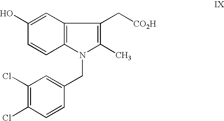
C1(Cl)=C(Cl)C=CC(CN2C(C)=C(C[CO2H])C3=C2C=CC(O)=C3)=C1
